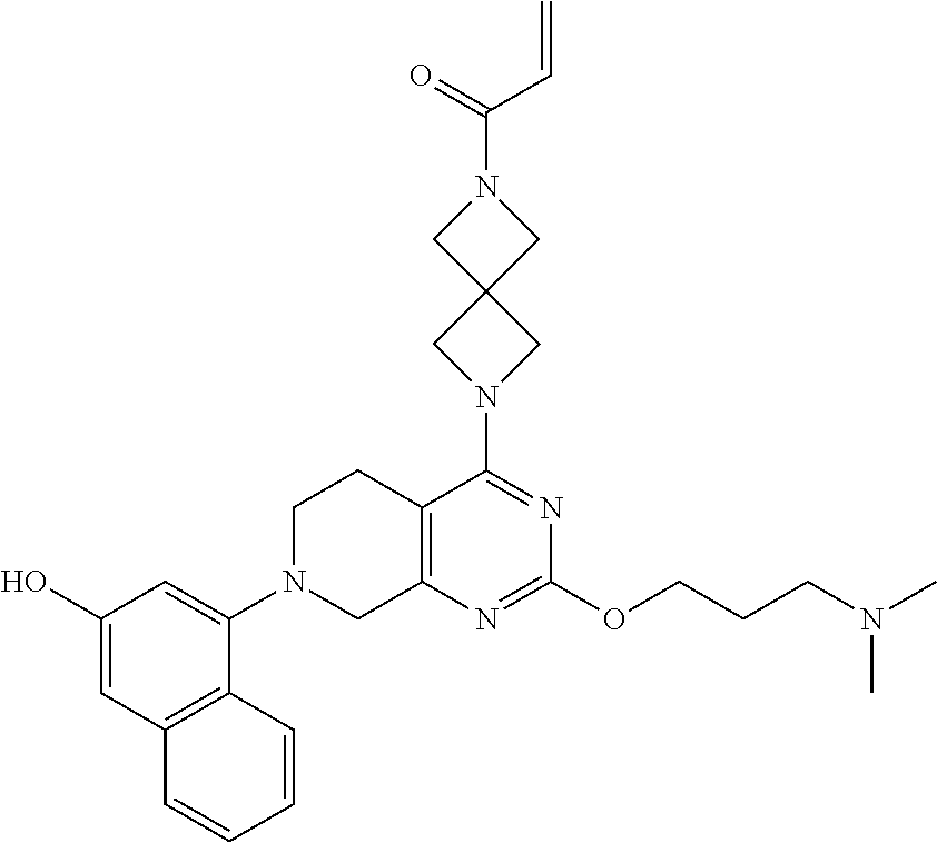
C12=C(N=C(OCCCN(C)C)N=C1N1CC3(C1)CN(C(=O)C=C)C3)CN(C1=CC(O)=CC3=C1C=CC=C3)CC2
